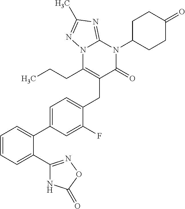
C1=CC=C(C2=NOC(=O)N2)C(C2=CC=C(CC3=C(CCC)N4C(=NC(C)=N4)N(C4CCC(=O)CC4)C3=O)C(F)=C2)=C1
